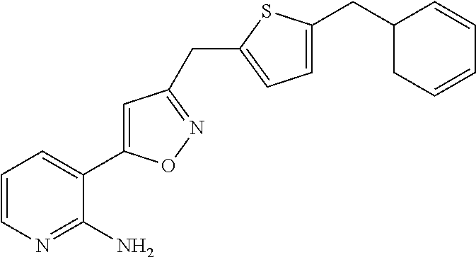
C1=CN=C(N)C(C2=CC(CC3=CC=C(CC4CC=CC=C4)S3)=NO2)=C1
